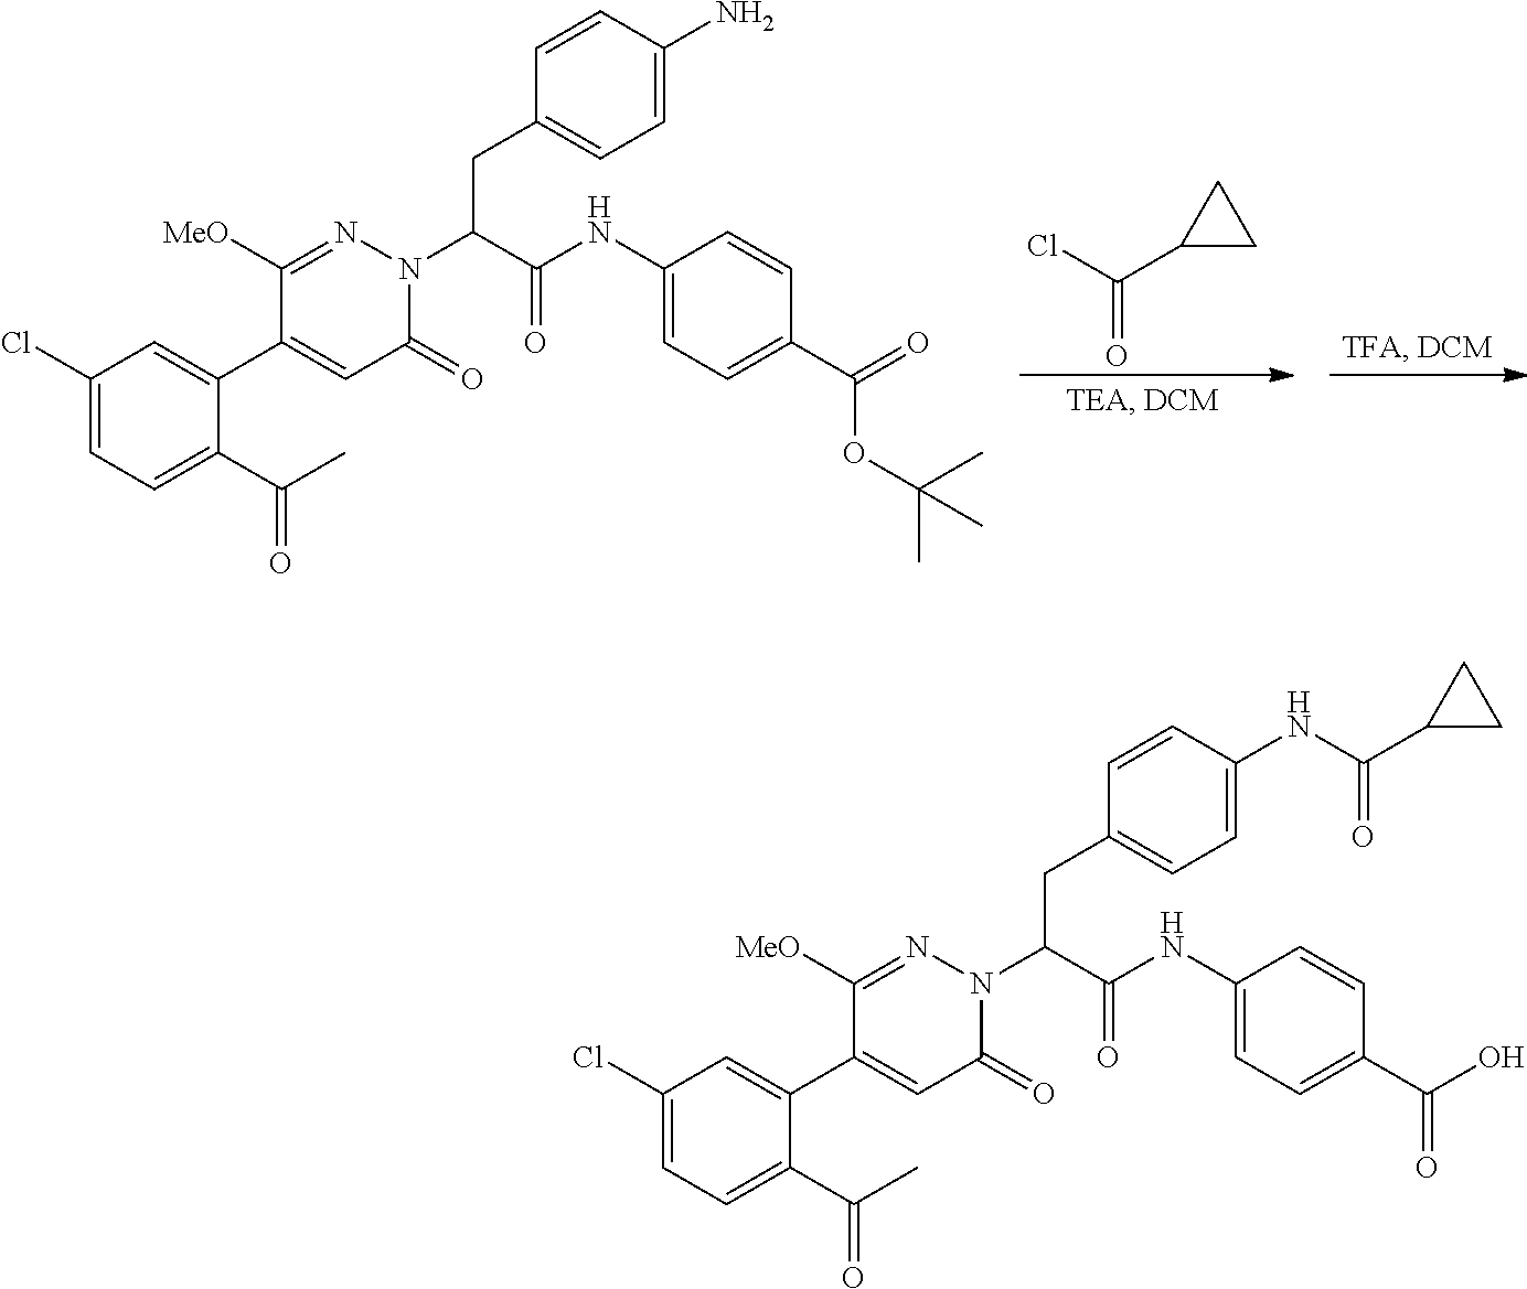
C1C(C(Cl)=O)C1.C1(Cl)=CC=C(C(C)=O)C(C2=CC(=O)N(C(C(NC3=CC=C(C(=O)OC(C)(C)C)C=C3)=O)CC3=CC=C(N)C=C3)N=C2[MeO])=C1.C1(Cl)=CC=C(C(C)=O)C(C2=CC(=O)N(C(C(NC3=CC=C(C(=O)O)C=C3)=O)CC3=CC=C(NC(C4CC4)=O)C=C3)N=C2[MeO])=C1
